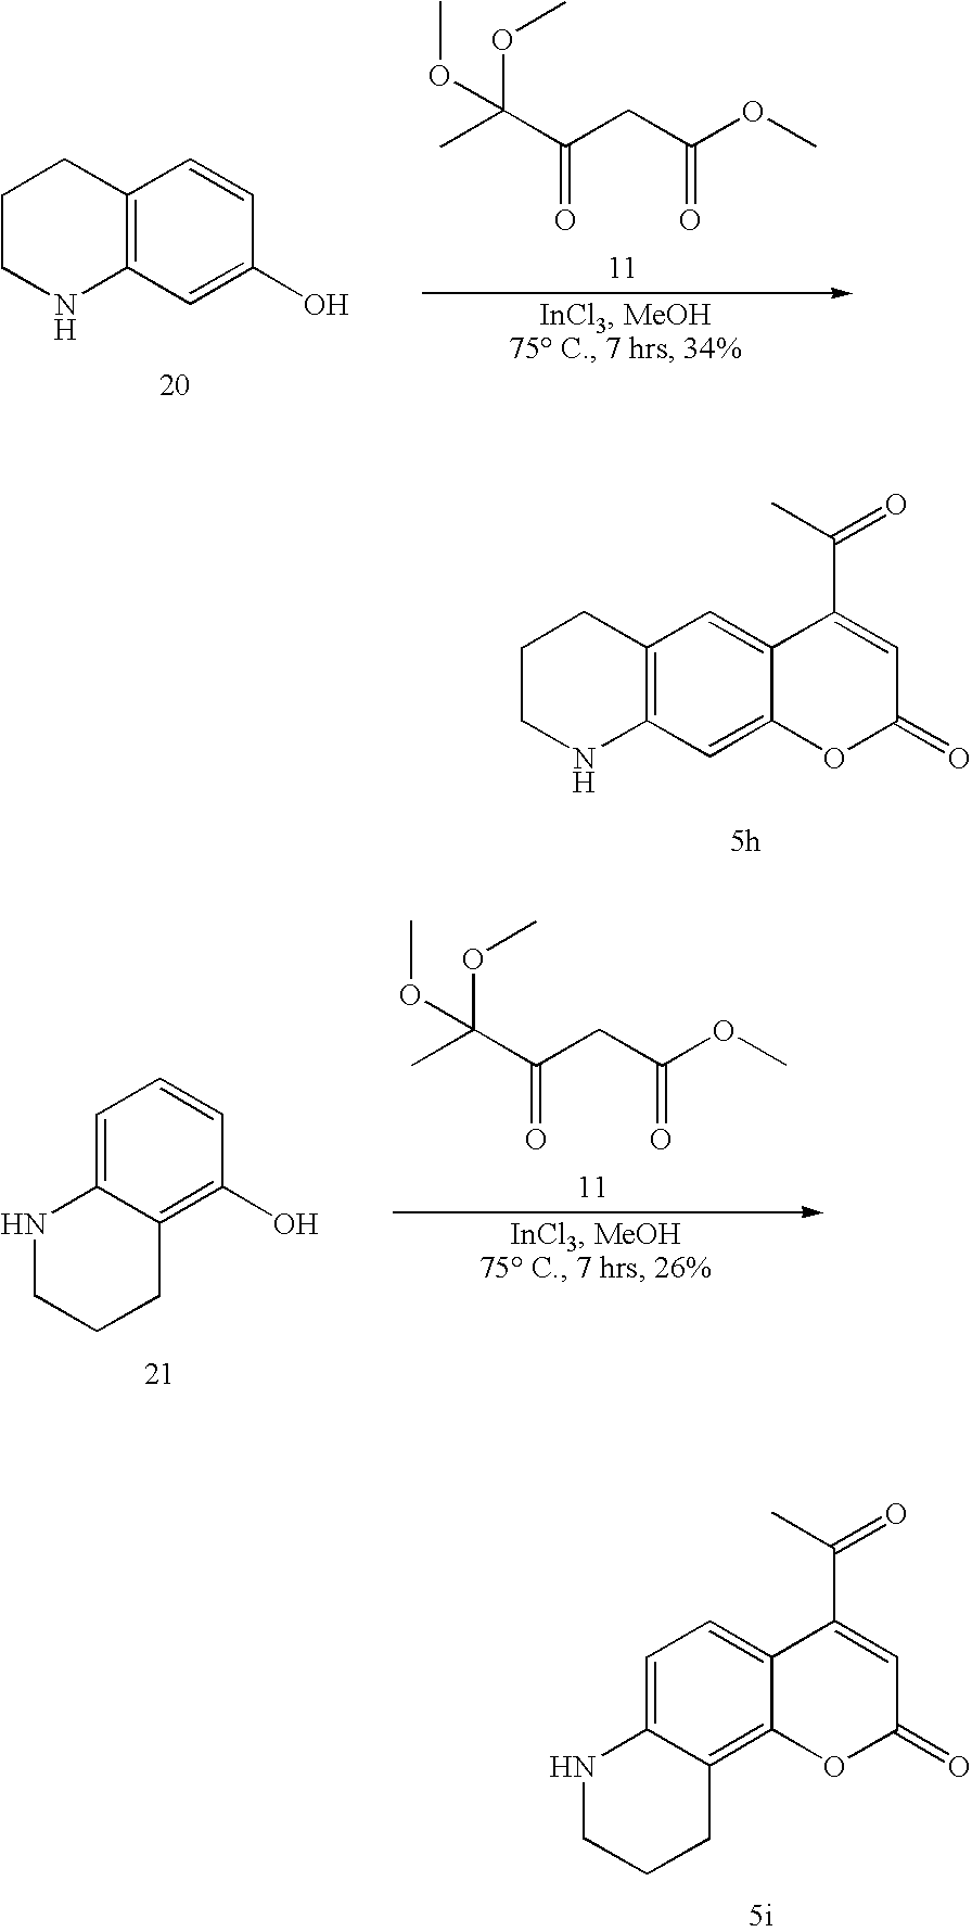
CC(C(CC(OC)=O)=O)(OC)OC.C12=C(C=C(O)C=C1)NCCC2.C12=C(C=C3C(=C1)C(C(=O)C)=CC(=O)O3)NCCC2.CC(C(CC(OC)=O)=O)(OC)OC.C1=C2C(=C(O)C=C1)CCCN2.C1=C2C(=C3C(=C1)C(C(=O)C)=CC(=O)O3)CCCN2
